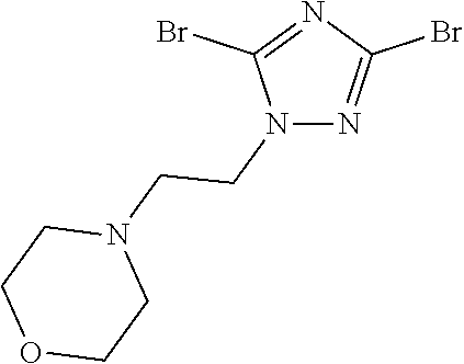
N1(CCN2CCOCC2)N=C(Br)N=C1Br
